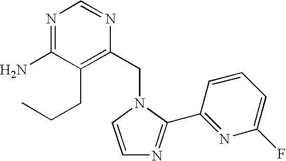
C(N1C=CN=C1C1=NC(F)=CC=C1)C1=C(CCC)C(N)=NC=N1
